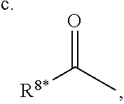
[R8*]C(C)=O.c
